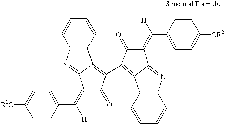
[R1O]C1=CC=C(C([H])=C2C(=O)C(C3=C4C(=NC5=C4C=CC=C5)C(=C(C4=CC=C([OR2])C=C4)[H])C3=O)=C3C2=NC2=C3C=CC=C2)C=C1
